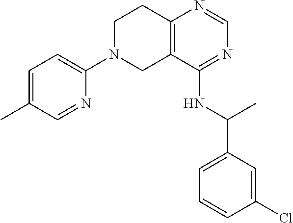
C1=NC(N2CCC3=C(C2)C(NC(C2=CC=CC(Cl)=C2)C)=NC=N3)=CC=C1C
